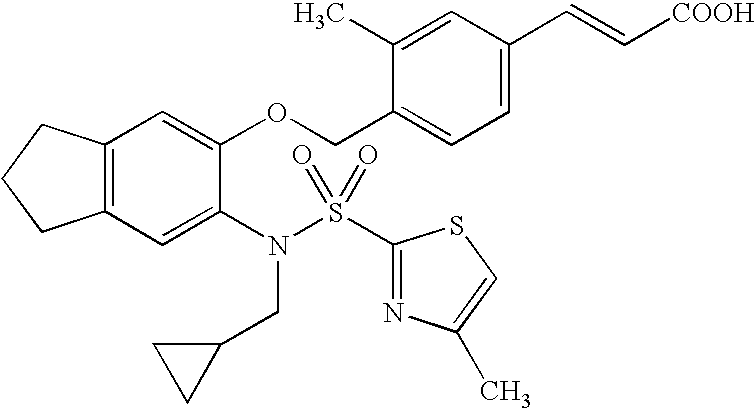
C12=C(C=C(N(S(C3=NC(C)=CS3)(=O)=O)CC3CC3)C(OCC3=CC=C(C=C[COOH])C=C3C)=C1)CCC2
